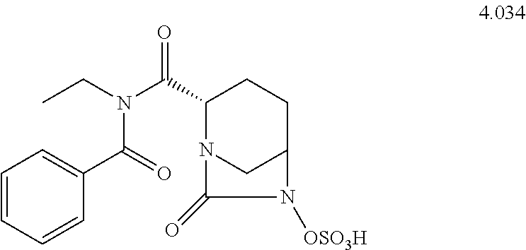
C(C)N(C(C1N2CC(CC1)N([OSO3H])C2=O)=O)C(=O)C1=CC=CC=C1
